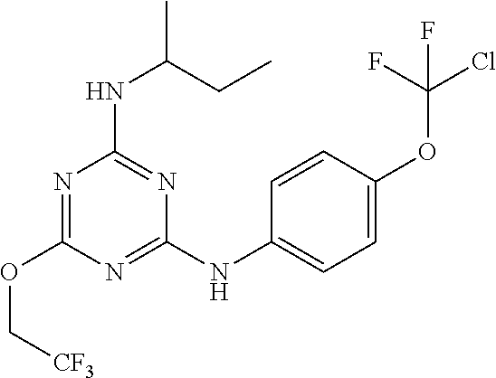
N1=C(NC2=CC=C(OC(Cl)(F)F)C=C2)N=C(NC(CC)C)N=C1OC[CF3]
